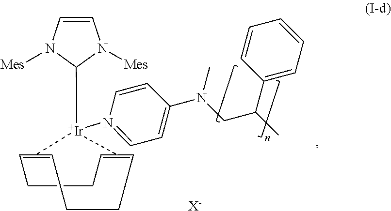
C1CC=C2=CCCC=C(=C1)[Ir]2(C1N([Mes])C=CN1[Mes])N1=CC=C(N(CC(C)C2=CC=CC=C2)C)C=C1.[X-]
